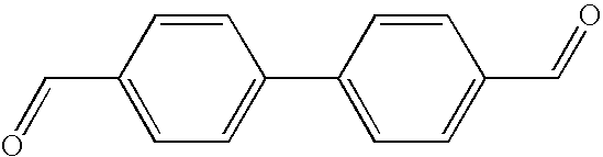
C1=CC(C=O)=CC=C1C1=CC=C(C=O)C=C1
